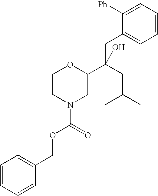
C1=CC=C([Ph])C(CC(CC(C)C)(O)C2OCCN(C(OCC3=CC=CC=C3)=O)C2)=C1
